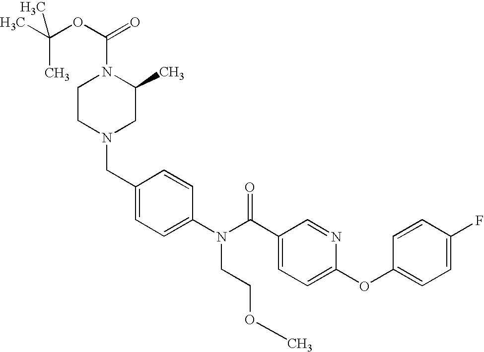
CC(OC(=O)N1CCN(CC2=CC=C(N(C(C3=CC=C(OC4=CC=C(F)C=C4)N=C3)=O)CCOC)C=C2)CC1C)(C)C
